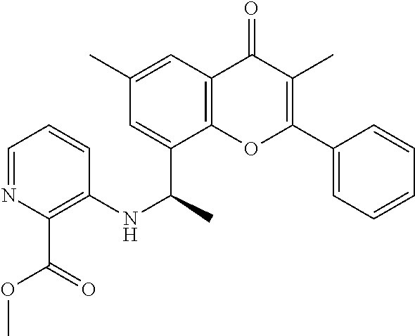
CC(C1=CC(C)=CC2=C1OC(C1=CC=CC=C1)=C(C)C2=O)NC1=C(C(=O)OC)N=CC=C1
